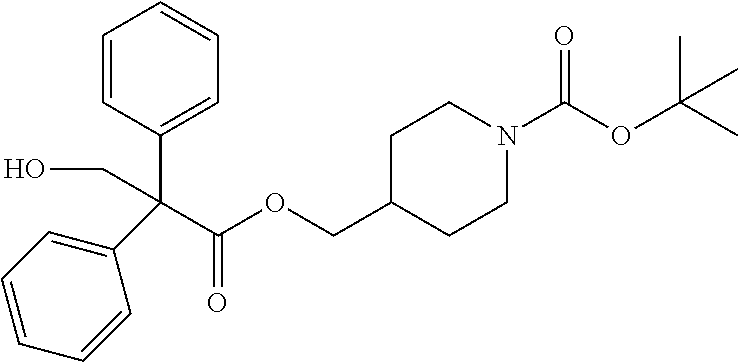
C1C(COC(C(CO)(C2=CC=CC=C2)C2=CC=CC=C2)=O)CCN(C(OC(C)(C)C)=O)C1
